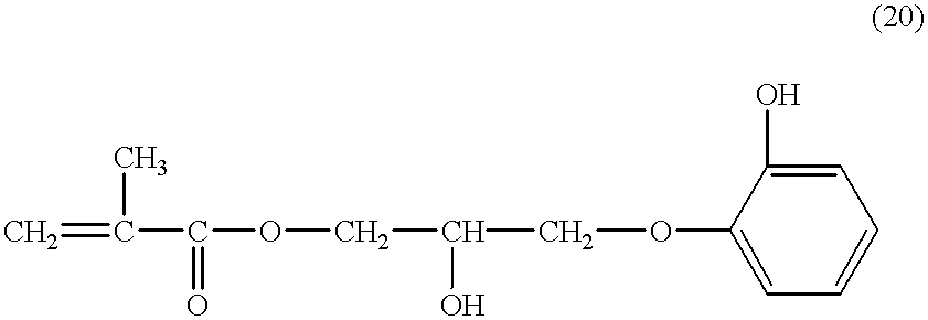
C=C(C(OCC(COC1=CC=CC=C1O)O)=O)C
